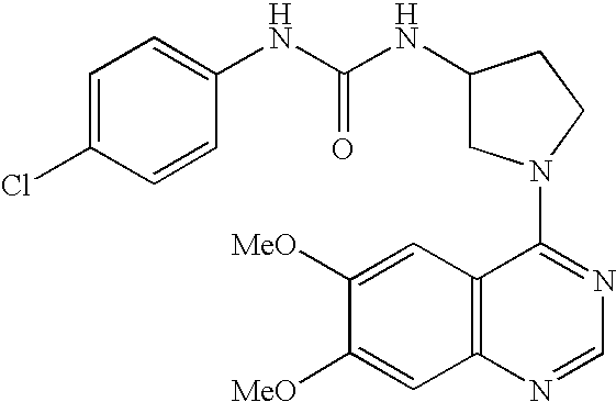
C1(N2CC(NC(NC3=CC=C(Cl)C=C3)=O)CC2)=NC=NC2=C1C=C([MeO])C([MeO])=C2
